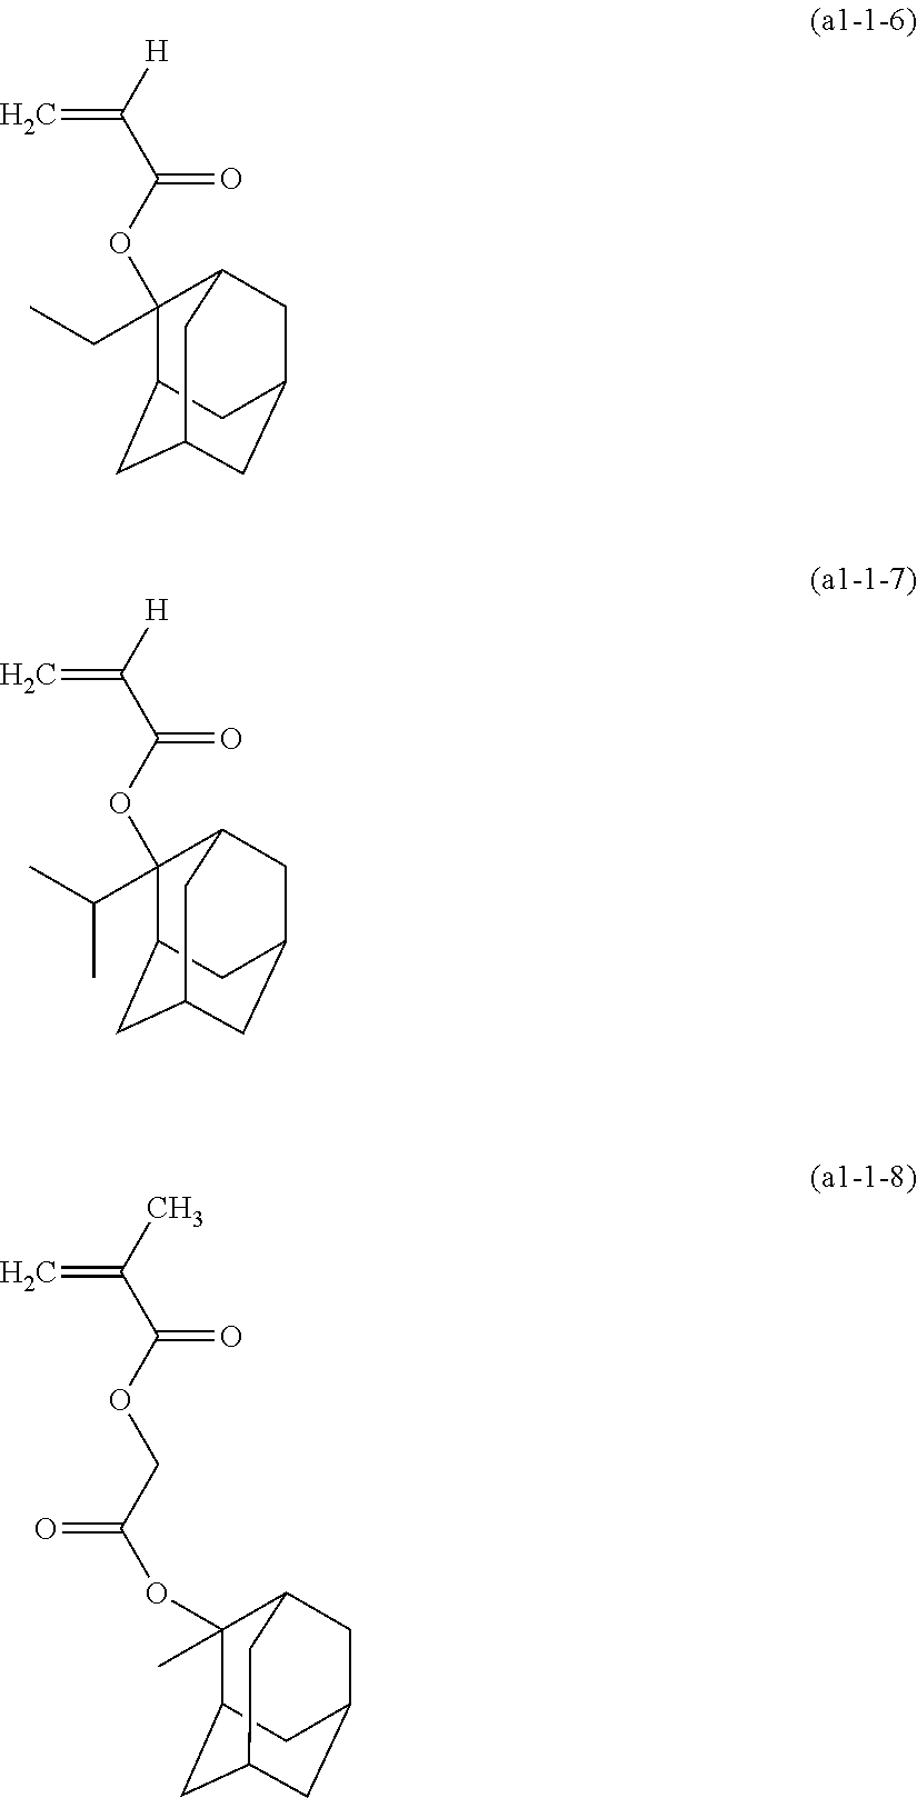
C1(CC)(OC(C([H])=C)=O)C2CC3CC(CC1C3)C2.C1(C(C)C)(OC(C([H])=C)=O)C2CC3CC(CC1C3)C2.C(OC(C(C)=C)=O)C(OC1(C)C2CC3CC(CC1C3)C2)=O
